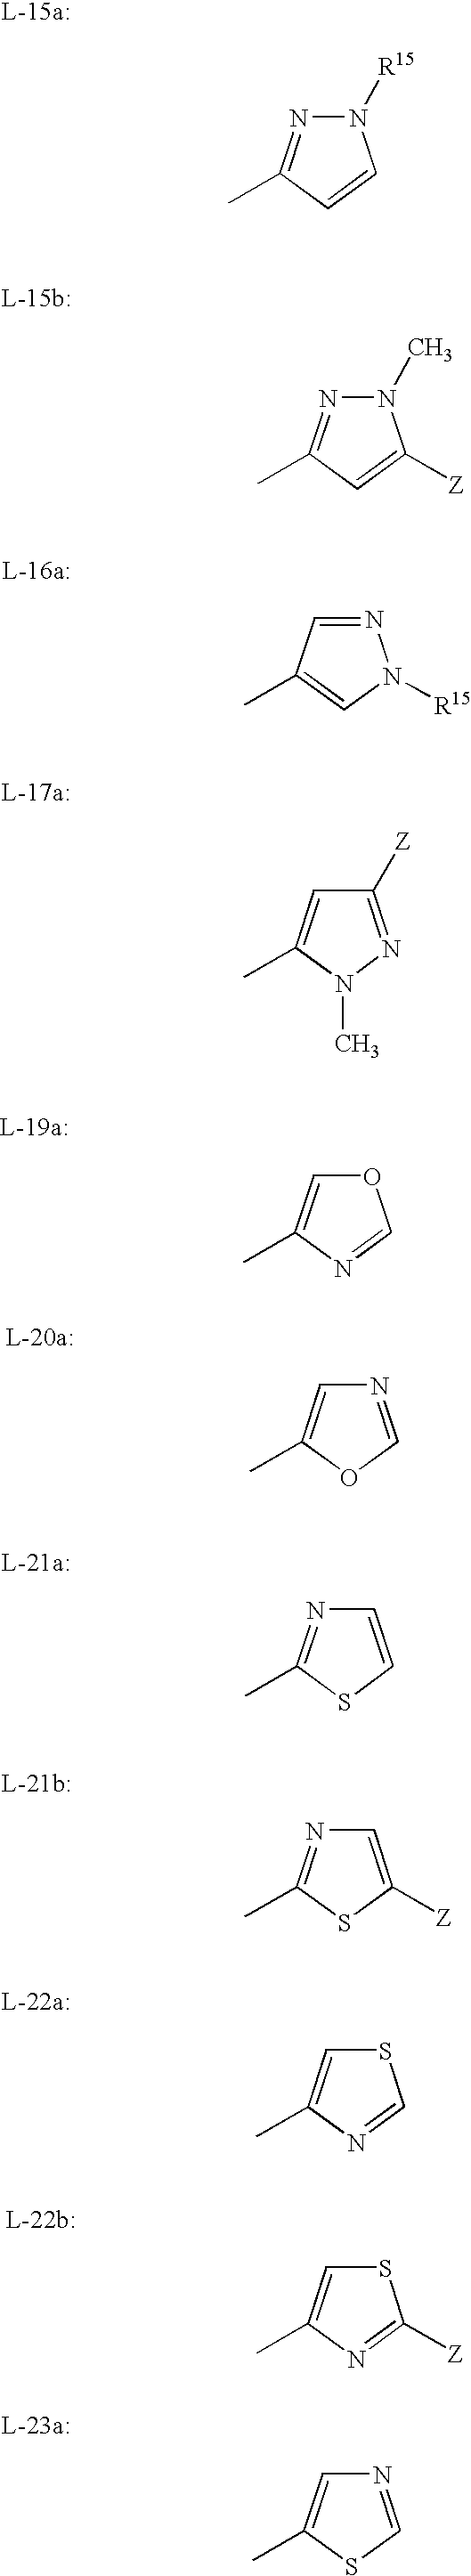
N1([R15])N=C(C)C=C1.N1(C)N=C(C)C=C1[Z].N1=CC(C)=CN1[R15].C1([Z])=NN(C)C(C)=C1.O1C=C(C)N=C1.N1=COC(C)=C1.C1=CSC(C)=N1.C1=C([Z])SC(C)=N1.S1C=C(C)N=C1.S1C=C(C)N=C1[Z].N1=CSC(C)=C1
